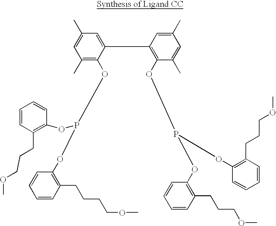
C1(C)=C(OP(OC2=C(CCCOC)C=CC=C2)OC2=C(CCCCOC)C=CC=C2)C(C2=C(OP(OC3=C(CCCOC)C=CC=C3)OC3=C(CCCOC)C=CC=C3)C(C)=CC(C)=C2)=CC(C)=C1
